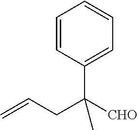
C1=CC(C(CC=C)([CHO])C)=CC=C1
